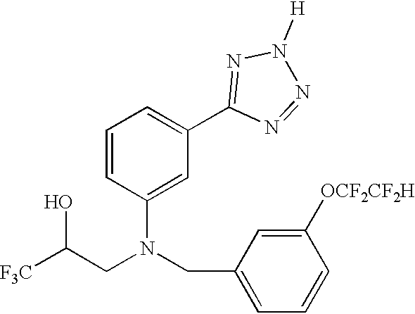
[F3C]C(CN(CC1=CC=CC([OCF2CF2H])=C1)C1=CC(C2=NN([H])N=N2)=CC=C1)O
